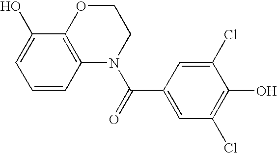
C1OC2=C(N(C(=O)C3=CC(Cl)=C(O)C(Cl)=C3)C1)C=CC=C2O
